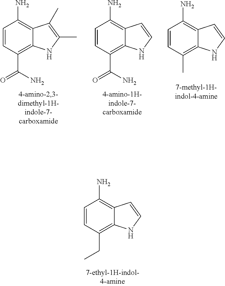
C1=CC(C(N)=O)=C2C(=C1N)C(C)=C(C)N2.C1=CC(C)=C2C(=C1N)C=CN2.C1=CC(C(N)=O)=C2C(=C1N)C=CN2.C1=CC(CC)=C2C(=C1N)C=CN2
